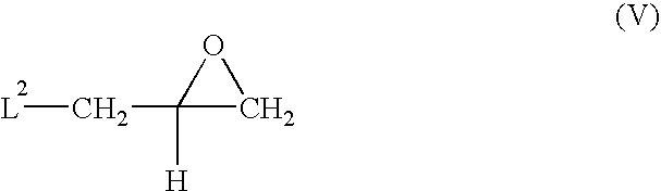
[L]CC1([H])CO1
